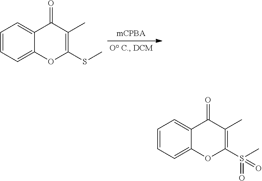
C1=CC=C2C(=C1)C(=O)C(C)=C(SC)O2.C1=CC=C2C(=C1)C(=O)C(C)=C(S(C)(=O)=O)O2
